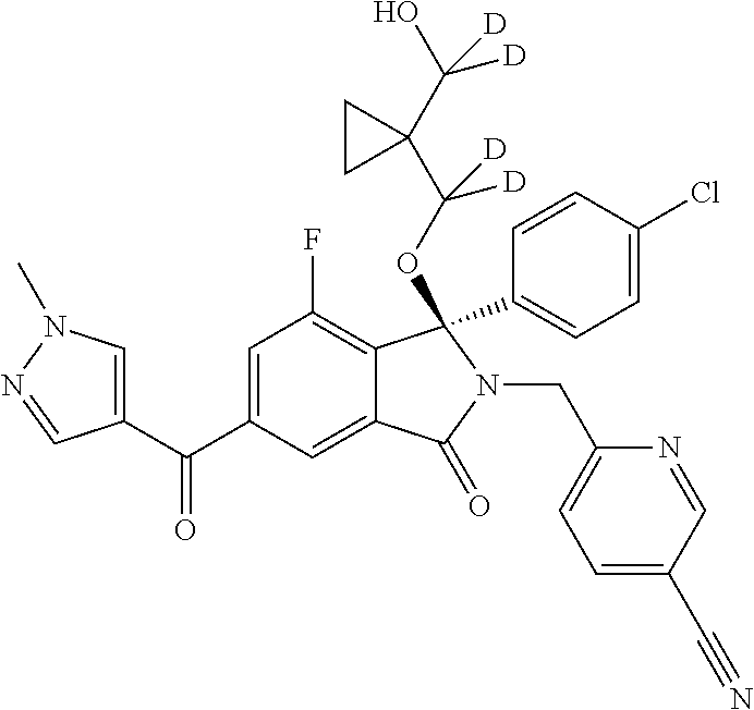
C1=C(C(=O)C2=CN(C)N=C2)C=C2C(=C1F)C(C1=CC=C(Cl)C=C1)(OC(C1(C(O)([D])[D])CC1)([D])[D])N(CC1=CC=C(C#N)C=N1)C2=O
